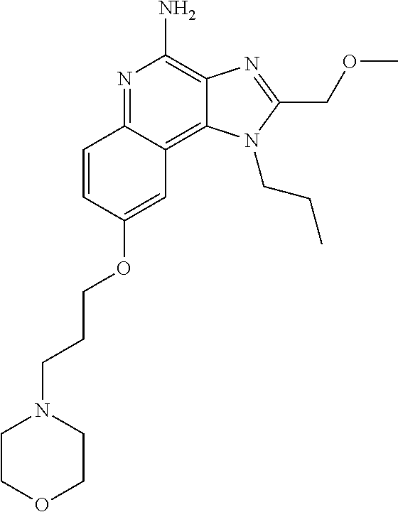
N1=C2C(=C3C(=C1N)N=C(COC)N3CCC)C=C(OCCCN1CCOCC1)C=C2
